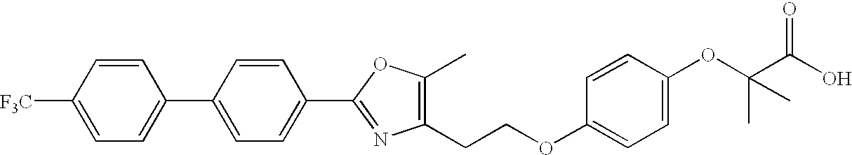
C1(C2=NC(CCOC3=CC=C(OC(C)(C(=O)O)C)C=C3)=C(C)O2)=CC=C(C2=CC=C([F3C])C=C2)C=C1
